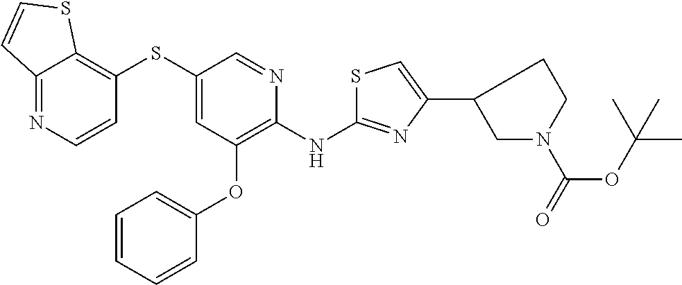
S(C1=CC(OC2=CC=CC=C2)=C(NC2=NC(C3CN(C(=O)OC(C)(C)C)CC3)=CS2)N=C1)C1=C2C(=NC=C1)C=CS2
